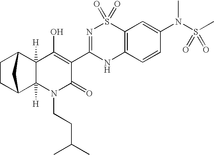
C1CC2C3([H])C([H])(C1C2)C(O)=C(C1=NS(=O)(=O)C2=C(N1)C=CC(N(S(=O)(=O)C)C)=C2)C(=O)N3CCC(C)C
